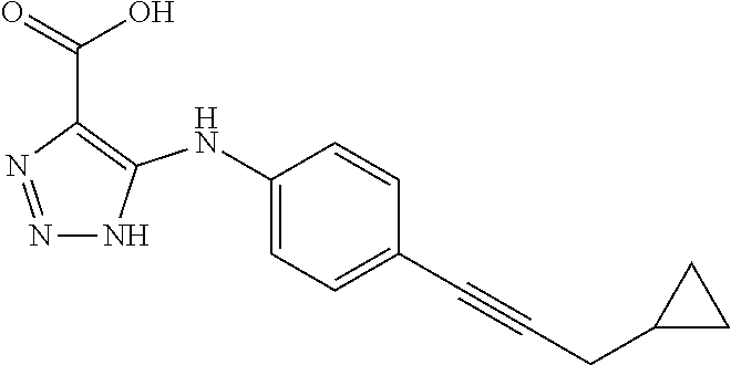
C1=CC(NC2=C(C(=O)O)N=NN2)=CC=C1C#CCC1CC1
